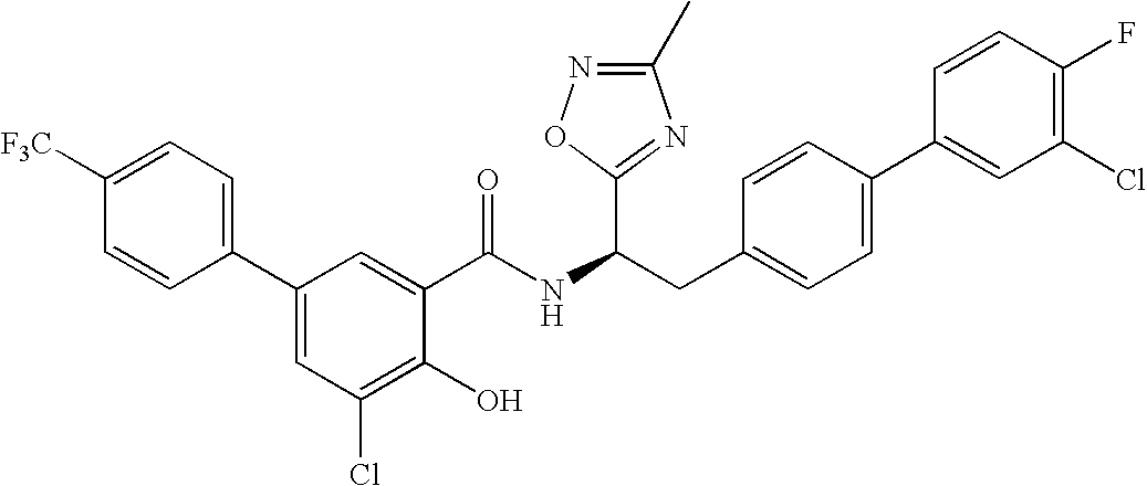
C1=C([F3C])C=CC(C2=CC(Cl)=C(O)C(C(NC(CC3=CC=C(C4=CC(Cl)=C(F)C=C4)C=C3)C3=NC(C)=NO3)=O)=C2)=C1
